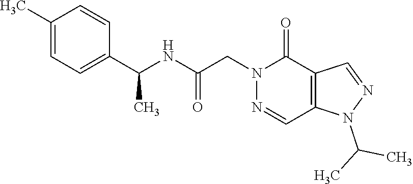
C1(C)=CC=C(C(NC(CN2N=CC3=C(C2=O)C=NN3C(C)C)=O)C)C=C1
